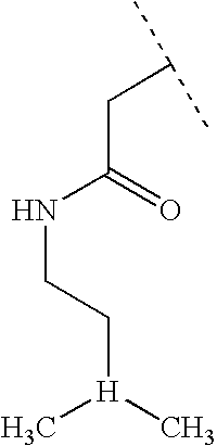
N(C(=O)CC(C)C)CC[H](C)C
